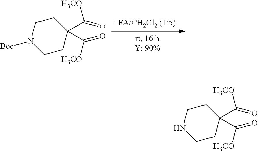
C1CN([Boc])CCC1(C([H3CO])=O)C([H3CO])=O.C1CNCCC1(C([H3CO])=O)C([H3CO])=O
